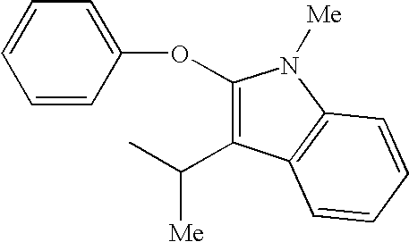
C(C1=C(OC2=CC=CC=C2)N([Me])C2=C1C=CC=C2)(C)[Me]
